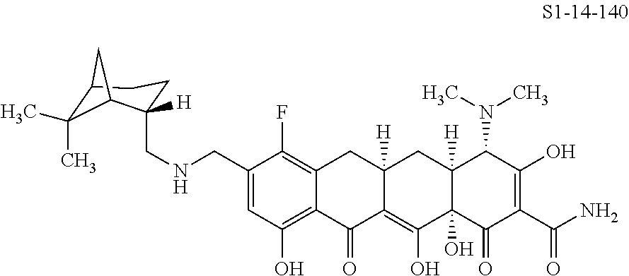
C1(CNCC2([H])CCC3C(C)(C)C2C3)=CC(O)=C2C(=C1F)CC1([H])C(=C(O)C3(O)C([H])(C1)C(N(C)C)C(O)=C(C(N)=O)C3=O)C2=O
